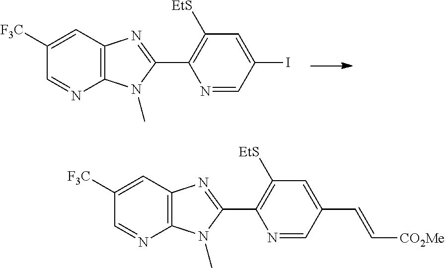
C1([F3C])=CC2=C(N=C1)N(C)C(C1=C([EtS])C=C(I)C=N1)=N2.C1([F3C])=CC2=C(N=C1)N(C)C(C1=C([EtS])C=C(C=C[CO2Me])C=N1)=N2
